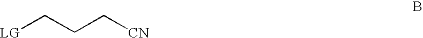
[LG]CCC[CN]
